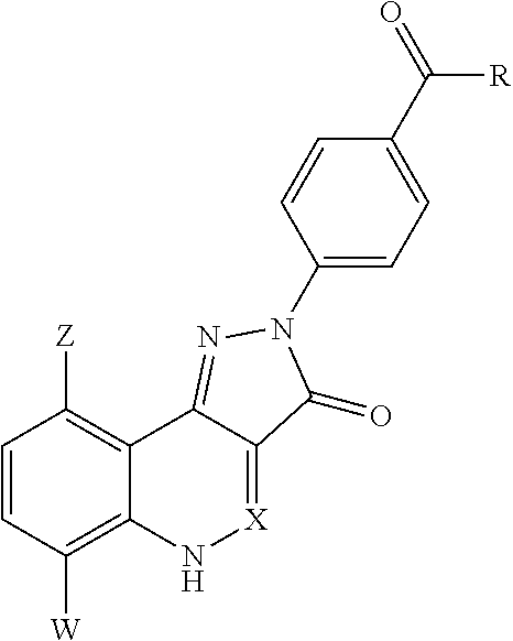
C1=CC([W])=C2C(=C1[Z])C1=NN(C3=CC=C(C(=O)[R])C=C3)C(=O)C1=[X]N2
